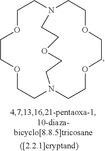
C1OCCOCCN2CCOCCOCCN(C1)CCOCC2
